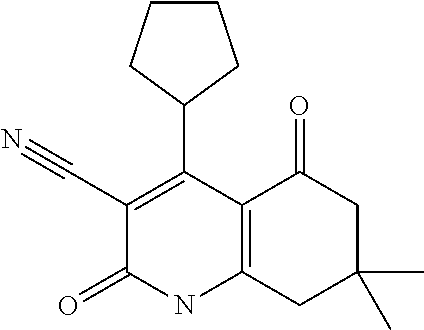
C1CCC(C2=C(C#N)C(=O)NC3=C2C(=O)CC(C)(C)C3)C1
